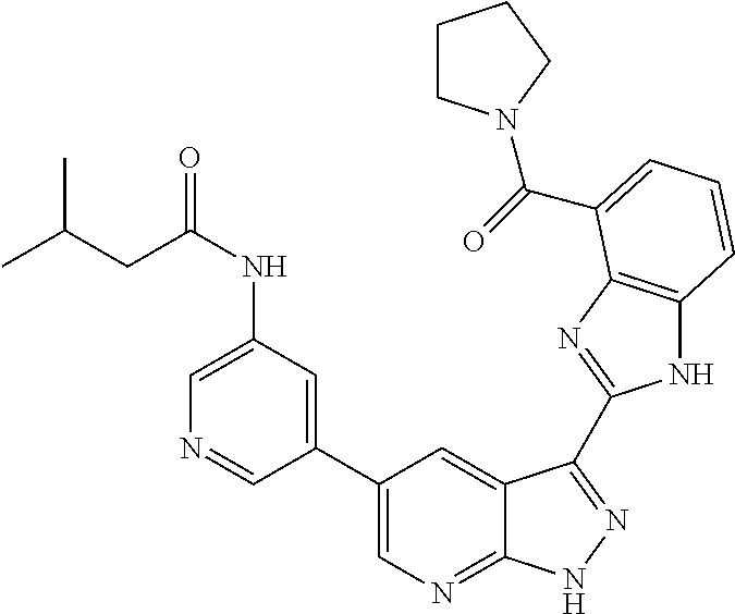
C1(C2=CN=C3C(=C2)C(C2=NC4=C(N2)C=CC=C4C(=O)N2CCCC2)=NN3)=CC(NC(CC(C)C)=O)=CN=C1
